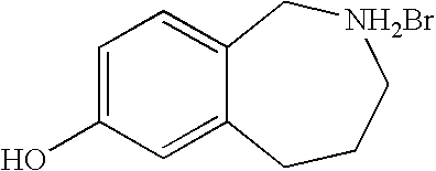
C1=C(O)C=C2C(=C1)C[NH2Br]CCC2
